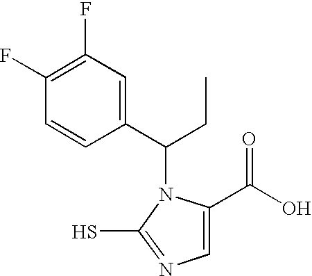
C1(F)=C(F)C=C(C(CC)N2C(C(O)=O)=CN=C2S)C=C1
